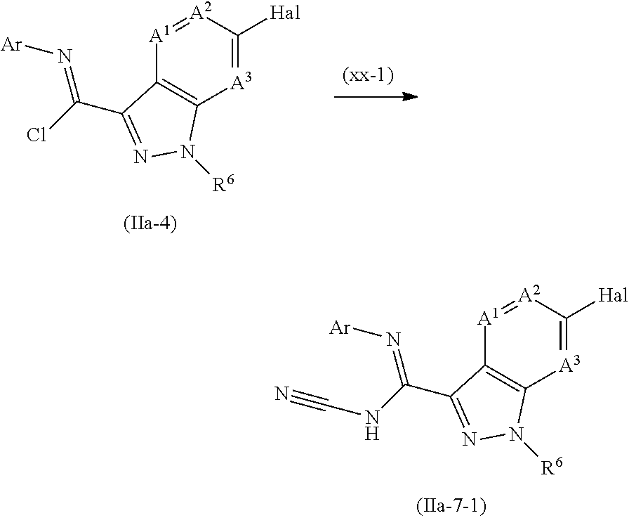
C12=C([A3]=C([Hal])[A2]=[A1]1)N([R6])N=C2C(=N[Ar])NC#N.C12=C([A3]=C([Hal])[A2]=[A1]1)N([R6])N=C2C(=N[Ar])Cl
